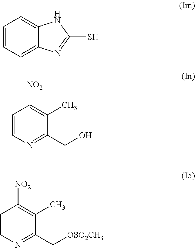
C1=CC=C2C(=C1)NC(S)=N2.C1=CN=C(CO)C(C)=C1[NO2].C1=CN=C(C[OSO2CH3])C(C)=C1[NO2]
